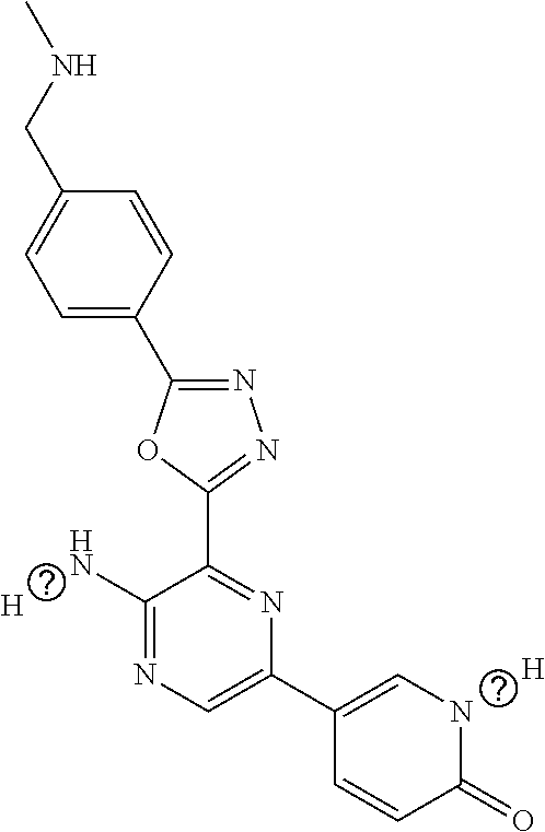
C1=C(C2=NN=C(C3=NC(C4=CNC(=O)C=C4)=CN=C3N)O2)C=CC(CNC)=C1.[H].[H]
